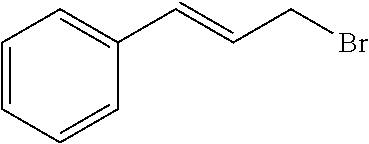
BrCC=CC1=CC=CC=C1
